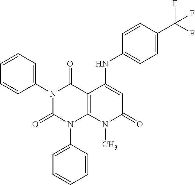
C1(N2C(=O)N(C3=CC=CC=C3)C3=C(C2=O)C(NC2=CC=C(C(F)(F)F)C=C2)=CC(=O)N3C)=CC=CC=C1
